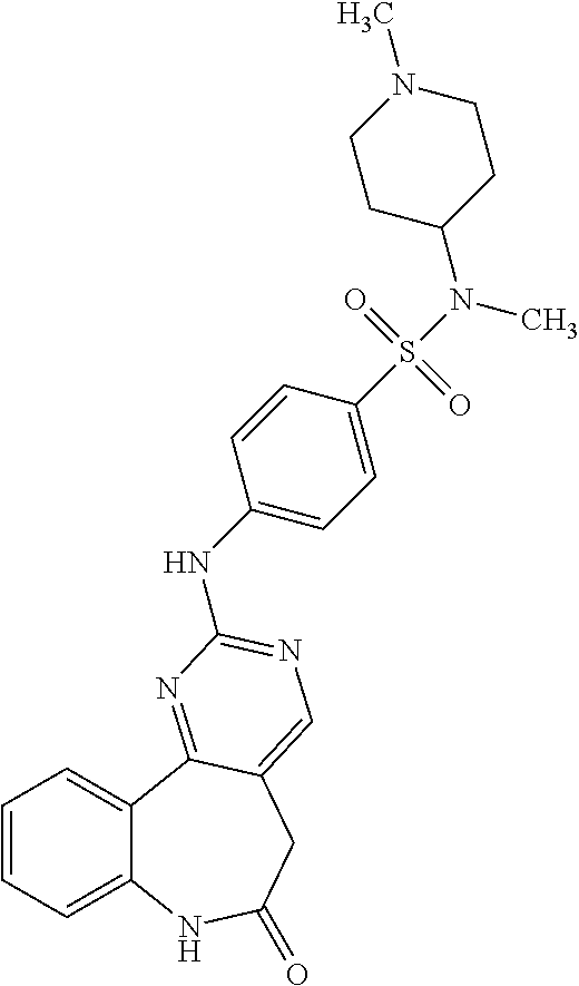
C1=CC=C2C(=C1)C1=NC(NC3=CC=C(S(=O)(=O)N(C4CCN(C)CC4)C)C=C3)=NC=C1CC(=O)N2
